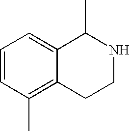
C1=CC(C)=C2C(=C1)C(C)NCC2
